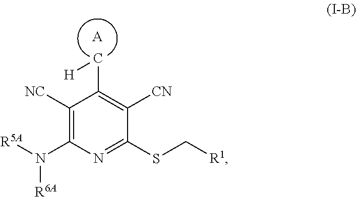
C1([NC])=C(N([R5A])[R6A])N=C(SC[R1])C([CN])=C1C[H].[A]
